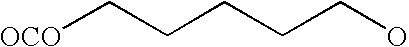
[OCO]CCCCCO
